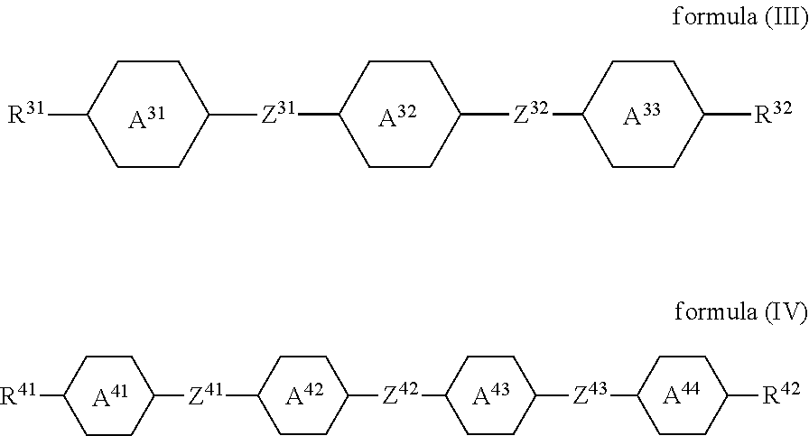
[A31].[A32].C1CC([R31])CCC1[Z31]C1CCC([Z32]C2CCC([R32])CC2)CC1.[A33].[A44].[A43].[A42].C1CC([Z43]C2CCC([Z42]C3CCC([Z41]C4CCC([R41])CC4)CC3)CC2)CCC1[R42].[A41]
